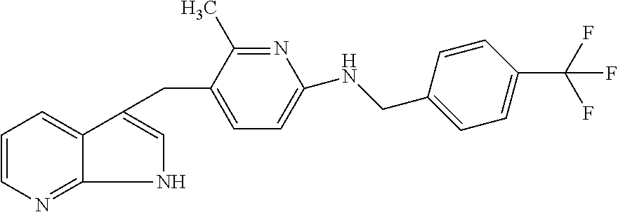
C1=CN=C2C(=C1)C(CC1=CC=C(NCC3=CC=C(C(F)(F)F)C=C3)N=C1C)=CN2
